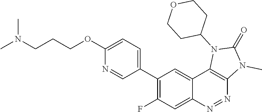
C1(C2=C(F)C=C3C(=C2)C2=C(N=N3)N(C)C(=O)N2C2CCOCC2)=CC=C(OCCCN(C)C)N=C1
